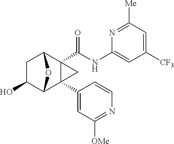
C1C(O)C2C3(C4=CC([OMe])=NC=C4)C(C(NC4=CC([CF3])=CC([Me])=N4)=O)(C1O2)C3
